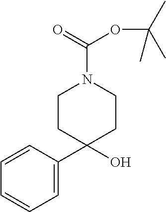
C1CC(C2=CC=CC=C2)(O)CCN1C(=O)OC(C)(C)C
